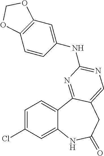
C1=C(Cl)C=C2C(=C1)C1=NC(NC3=CC4=C(C=C3)OCO4)=NC=C1CC(=O)N2
